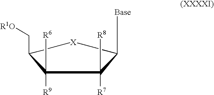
C(C1[X]C([Base])C([R7])([R8])C1([R9])[R6])[R1O]
